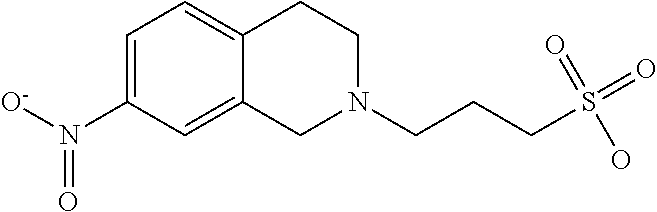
C12=CC(N(=O)[O-])=CC=C1CCN(CCCS(=O)(=O)O)C2
